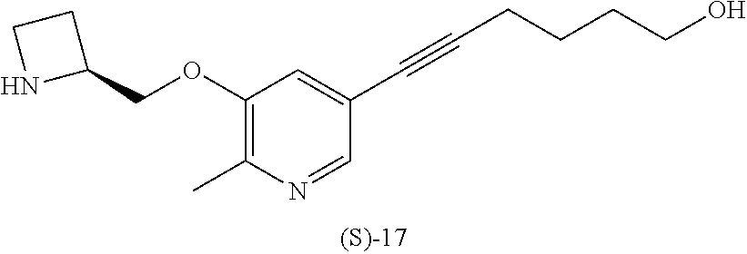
C1(OCC2CCN2)=C(C)N=CC(C#CCCCCO)=C1
